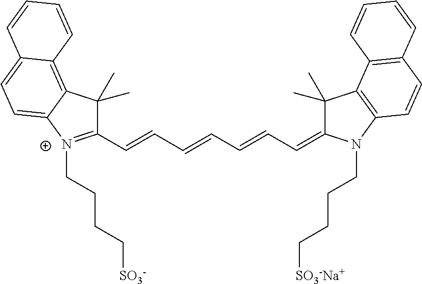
C(=CC=CC1=[N+](CCCC[SO3-])C2=CC=C3C(=C2C1(C)C)C=CC=C3)C=CC=C1C(C)(C)C2=C(N1CCCC[SO3-Na+])C=CC1=C2C=CC=C1
